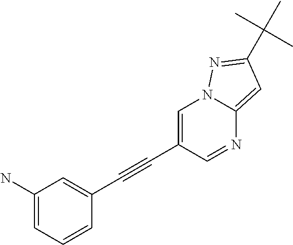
C1(N)=CC=CC(C#CC2=CN3C(=CC(C(C)(C)C)=N3)N=C2)=C1
